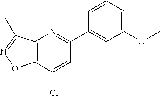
C12=C(C(Cl)=CC(C3=CC(OC)=CC=C3)=N1)ON=C2C
